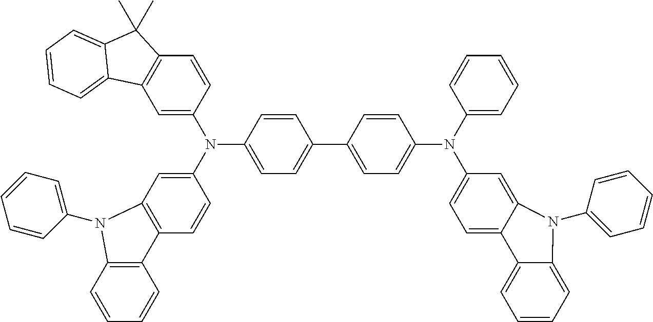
C1=C(N(C2=CC3=C(C=C2)C2=C(C=CC=C2)N3C2=CC=CC=C2)C2=CC=C(C3=CC=C(N(C4=CC=C5C(=C4)N(C4=CC=CC=C4)C4=CC=CC=C54)C4=CC=CC=C4)C=C3)C=C2)C=CC2=C1C1=CC=CC=C1C2(C)C
